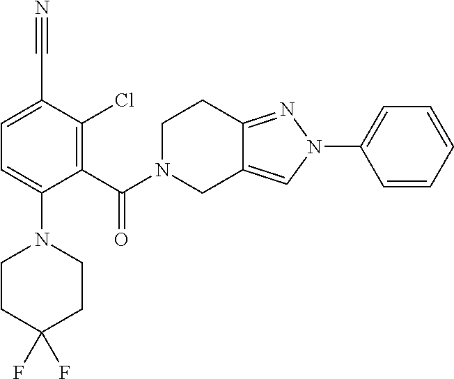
C1(N2N=C3C(=C2)CN(C(=O)C2=C(Cl)C(C#N)=CC=C2N2CCC(F)(F)CC2)CC3)=CC=CC=C1
